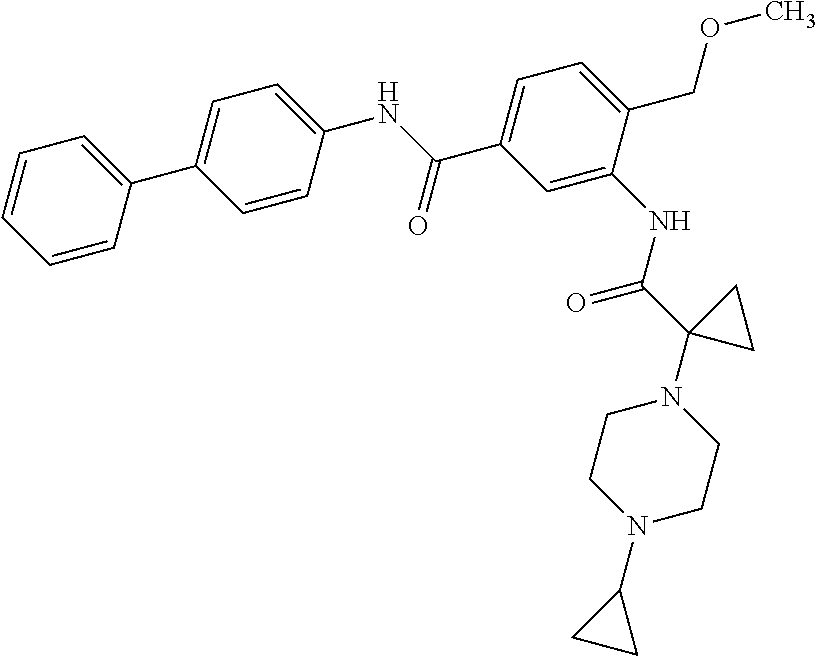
C1=C(C2=CC=C(NC(C3=CC=C(COC)C(NC(C4(N5CCN(C6CC6)CC5)CC4)=O)=C3)=O)C=C2)C=CC=C1
